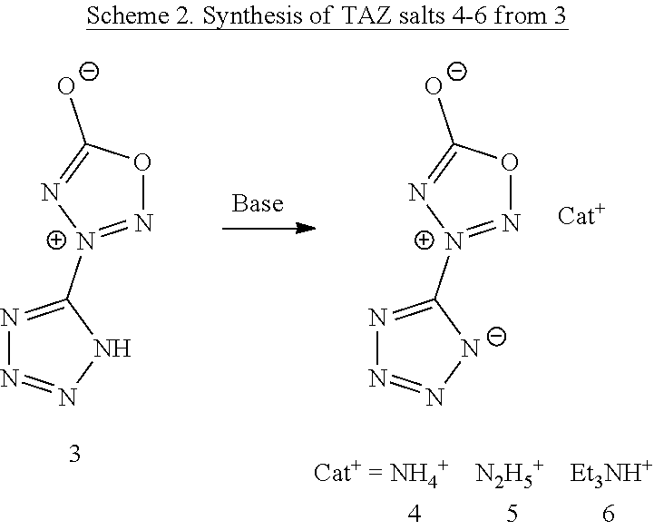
N1=C([N+]2=NOC([O-])=N2)NN=N1.N1=C([N+]2=NOC([O-])=N2)[N-]N=N1.[N2H5+].[Et3NH+]
